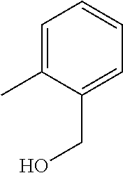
C1=C(C)C(CO)=CC=C1
